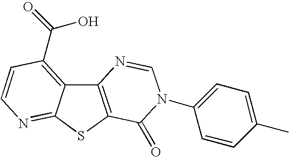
C12=C(SC3=NC=CC(C(=O)O)=C13)C(=O)N(C1=CC=C(C)C=C1)C=N2
